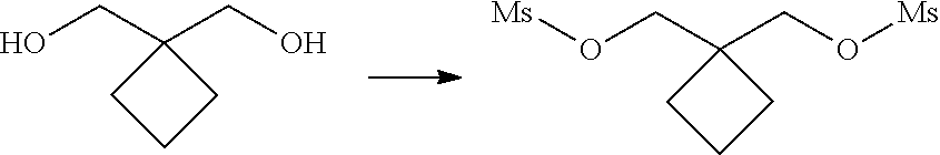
[Ms]OCC1(CO[Ms])CCC1.OCC1(CO)CCC1
